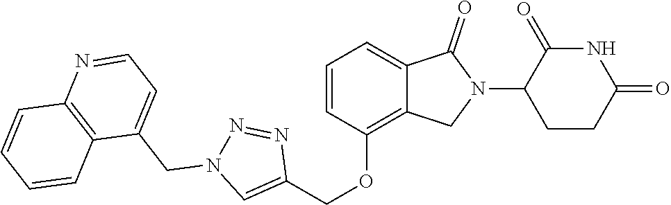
C1(OCC2=CN(CC3=CC=NC4=C3C=CC=C4)N=N2)=C2C(=CC=C1)C(=O)N(C1CCC(=O)NC1=O)C2
